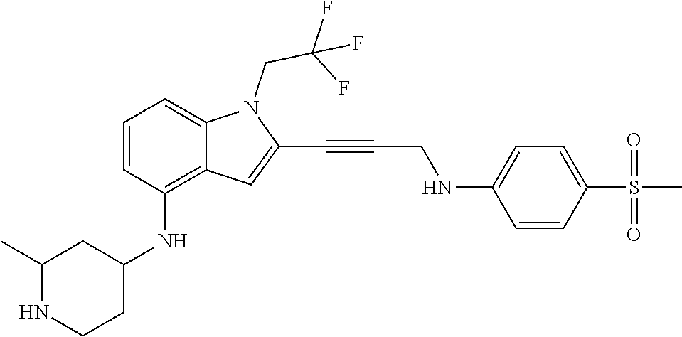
C(C#CC1=CC2=C(NC3CC(C)NCC3)C=CC=C2N1CC(F)(F)F)NC1=CC=C(S(C)(=O)=O)C=C1
